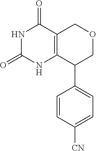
N1C(=O)NC2=C(C1=O)COCC2C1=CC=C([CN])C=C1
